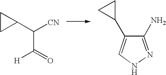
C([CN])(C(=O)[H])C1CC1.C1(N)=NNC=C1C1CC1
